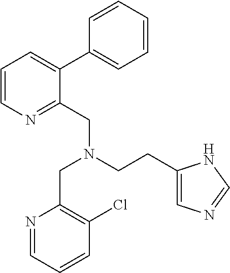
N1=CC=CC(Cl)=C1CN(CC1=NC=CC=C1C1=CC=CC=C1)CCC1=CN=CN1
